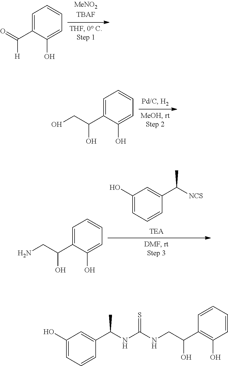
C1=C(C([H])=O)C(O)=CC=C1.C1=C(C(O)CO)C(O)=CC=C1.C1(O)=CC=CC(C(C)[NCS])=C1.C1=C(C(O)CN)C(O)=CC=C1.C1=CC=CC(O)=C1C(O)CNC(=S)NC(C)C1=CC(O)=CC=C1
